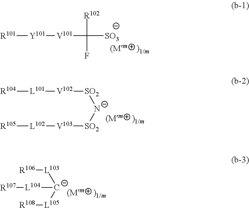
[R101][Y101][V101]C([R102])(F)[SO3].[R104][L101][V102][SO2][N-][SO2][V103][L102][R105].[L103]([C-]([L105][R108])[L104][R107])[R106]
